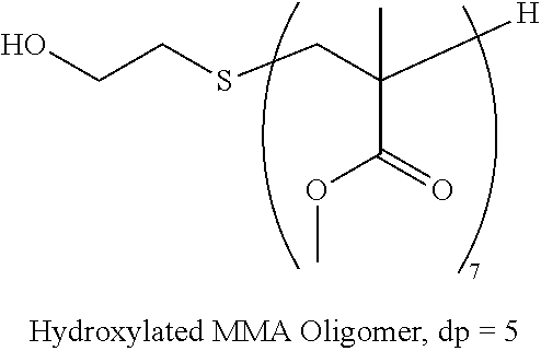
OCCSCC([H])(C)C(=O)OC
